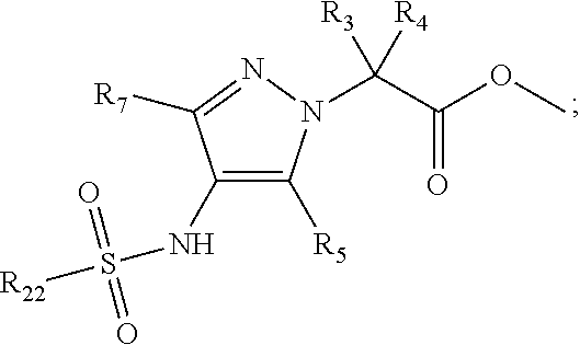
C1(NS([R22])(=O)=O)=C([R5])N(C(C(OC)=O)([R3])[R4])N=C1[R7]
